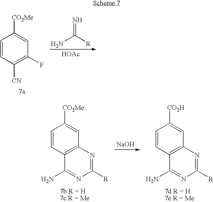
C1=CC([CN])=C(F)C=C1[CO2Me].NC([R])=N.[HOAc].C1=CC2=C(C=C1[CO2Me])N=C([R])N=C2N.[NaOH].C1=CC2=C(C=C1[CO2H])N=C([R])N=C2N
